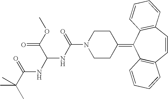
N1(C(=O)NC(NC(C(C)(C)C)=O)C(OC)=O)CCC(=C2C3=C(C=CC4=C2C=CC=C4)C=CC=C3)CC1
